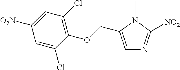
C1=C(COC2=C(Cl)C=C([O2N])C=C2Cl)N(C)C([NO2])=N1
